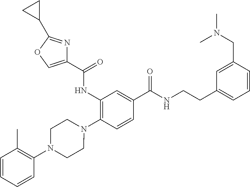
C1(NC(=O)C2=COC(C3CC3)=N2)=C(N2CCN(C3=C(C)C=CC=C3)CC2)C=CC(C(=O)NCCC2=CC=CC(CN(C)C)=C2)=C1
